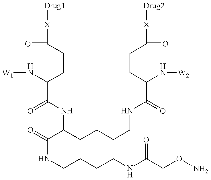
[W1]NC(C(=O)NC(C(NCCCCNC(=O)CON)=O)CCCCNC(=O)C(N[W2])CCC(=O)[X][Drug2])CCC(=O)[X][Drug1]
